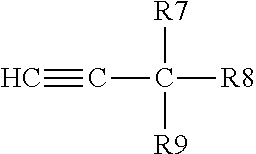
C#CC([R7])([R8])[R9]
